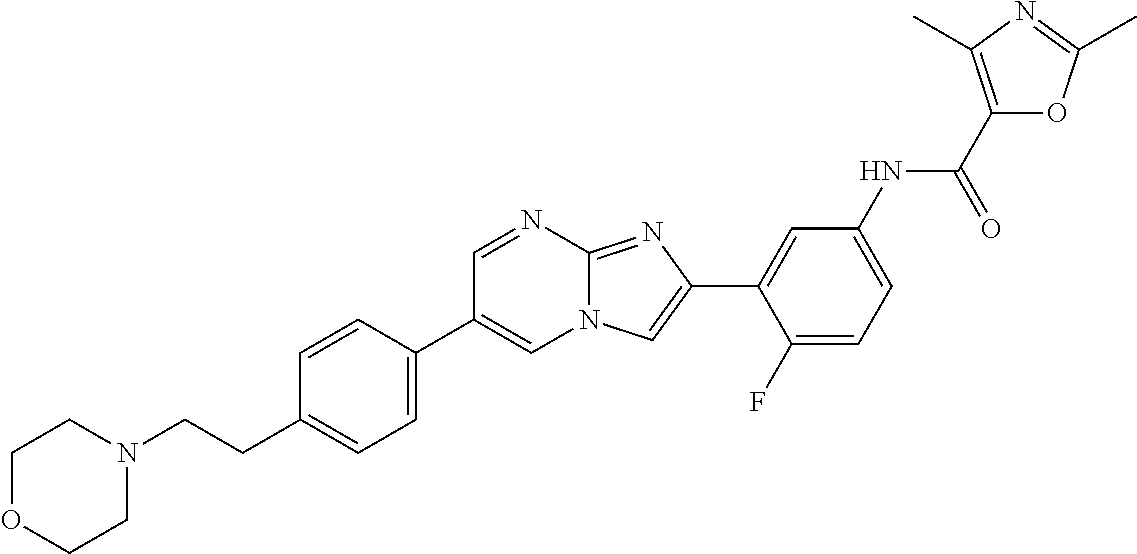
C1=NC2=NC(C3=CC(NC(C4=C(C)N=C(C)O4)=O)=CC=C3F)=CN2C=C1C1=CC=C(CCN2CCOCC2)C=C1
